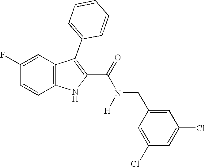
C1=C(F)C=CC2=C1C(C1=CC=CC=C1)=C(C(=O)N(CC1=CC(Cl)=CC(Cl)=C1)[H])N2
